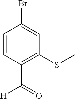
C1=CC(C(=O)[H])=C(SC)C=C1Br
